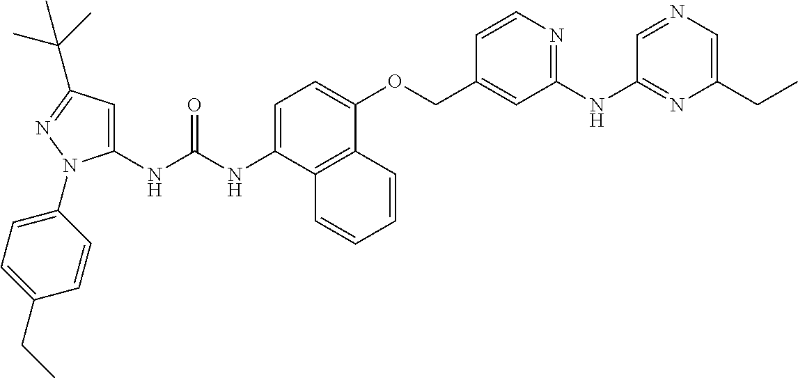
N(C(NC1=CC(C(C)(C)C)=NN1C1=CC=C(CC)C=C1)=O)C1=CC=C(OCC2=CC(NC3=NC(CC)=CN=C3)=NC=C2)C2=C1C=CC=C2
